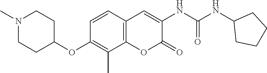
C1(NC(NC2=CC3=C(OC2=O)C(C)=C(OC2CCN(C)CC2)C=C3)=O)CCCC1
